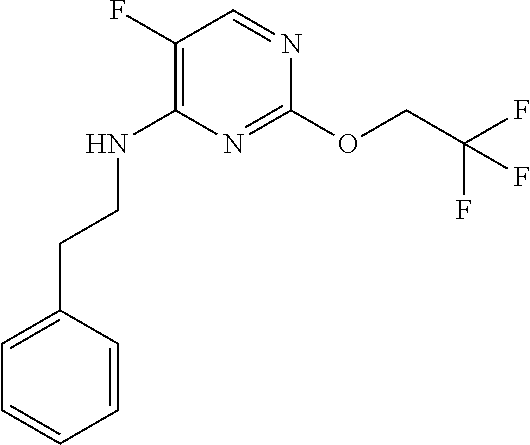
N1=C(OCC(F)(F)F)N=CC(F)=C1NCCC1=CC=CC=C1
